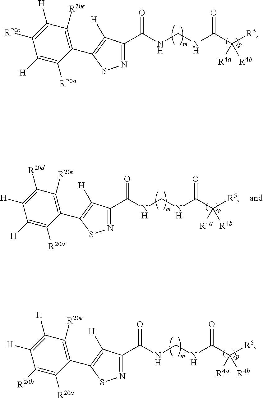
N1=C(C(NCNC(C([R5])([R4a])[R4b])=O)=O)C([H])=C(C2=C([R20e])C([H])=C([R20c])C([H])=C2[R20a])S1.N1=C(C(NCNC(C([R5])([R4a])[R4b])=O)=O)C([H])=C(C2=C([R20e])C([R20d])=C([H])C([H])=C2[R20a])S1.N1=C(C(NCNC(C([R5])([R4a])[R4b])=O)=O)C([H])=C(C2=C([R20e])C([H])=C([H])C([R20b])=C2[R20a])S1
